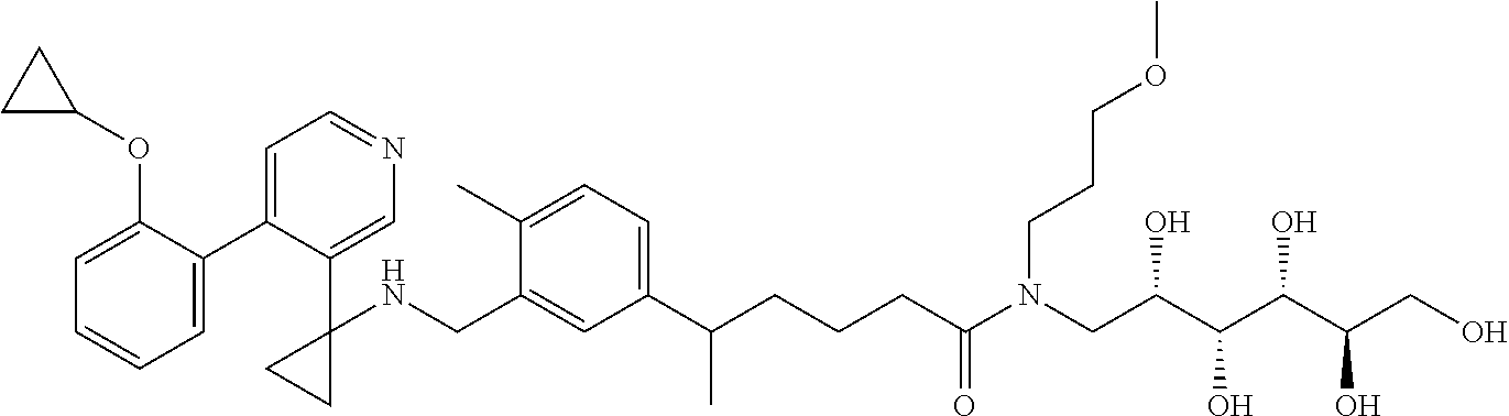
C1(C2=CC=NC=C2C2(NCC3=CC(C(CCCC(N(CC(C(C(C(CO)O)O)O)O)CCCOC)=O)C)=CC=C3C)CC2)=CC=CC=C1OC1CC1
